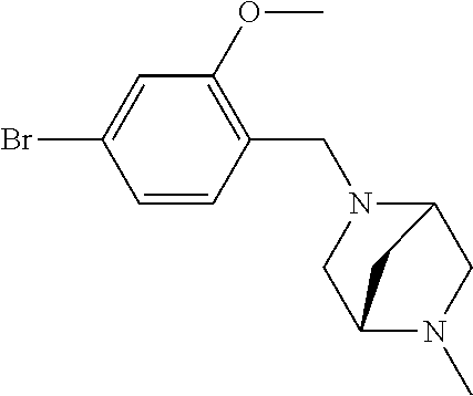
BrC1=CC(OC)=C(CN2C3CN(C)C(C2)C3)C=C1
